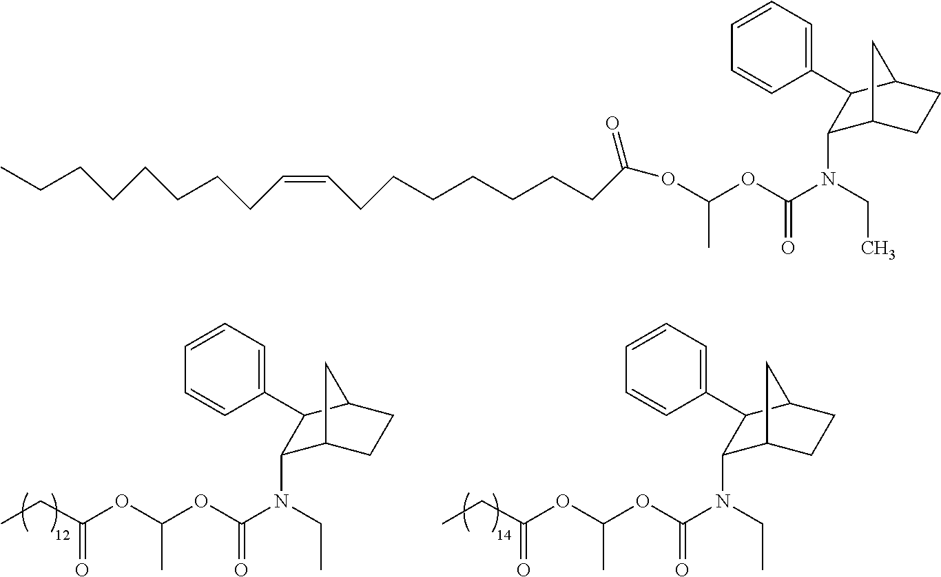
O(C(OC(N(CC)C1C2CCC(C1C1=CC=CC=C1)C2)=O)C)C(CC)=O.O(C(OC(N(CC)C1C2CCC(C1C1=CC=CC=C1)C2)=O)C)C(CC)=O.CCCCCCCCC=CCCCCCCCC(OC(OC(N(CC)C1C2CCC(C1C1=CC=CC=C1)C2)=O)C)=O
